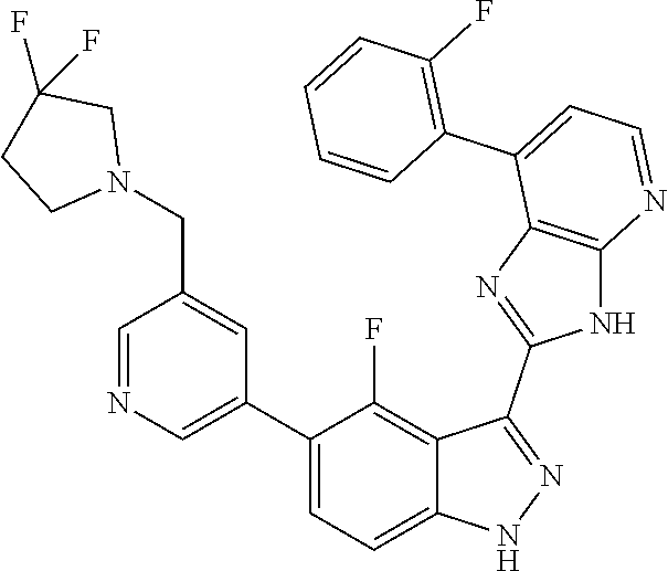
C1=NC=C(C2=CC=C3C(=C2F)C(C2=NC4=C(N2)N=CC=C4C2=C(F)C=CC=C2)=NN3)C=C1CN1CC(F)(F)CC1
